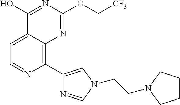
C1=C2C(=C(C3=CN(CCN4CCCC4)C=N3)N=C1)N=C(OC[CF3])N=C2O
